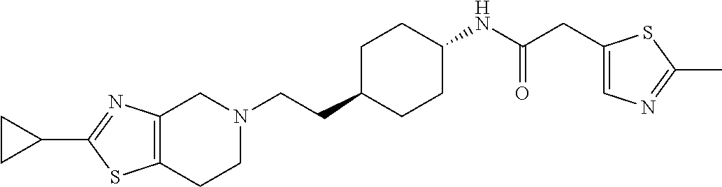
C12=C(CCN(CCC3CCC(NC(CC4=CN=C(C)S4)=O)CC3)C1)SC(C1CC1)=N2
